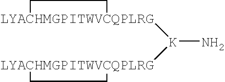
[LYACHMGPITWVCQPLRG]1([K]([LYACHMGPITWVCQPLRG]2CC2)N)CC1
